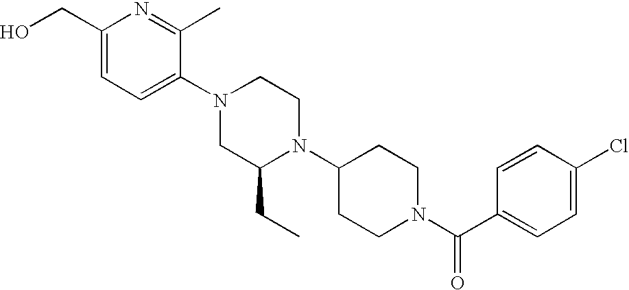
C1(CO)=CC=C(N2CC(CC)N(C3CCN(C(C4=CC=C(Cl)C=C4)=O)CC3)CC2)C(C)=N1
